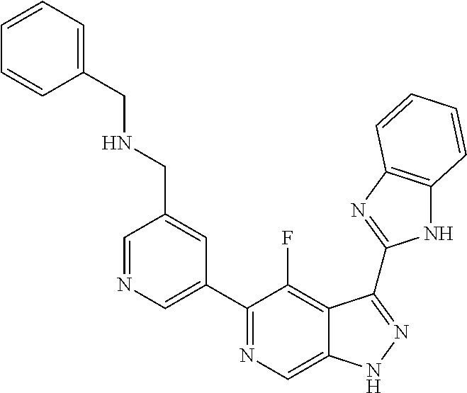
C1=NC=C(C2=NC=C3C(=C2F)C(C2=NC4=C(N2)C=CC=C4)=NN3)C=C1CNCC1=CC=CC=C1
